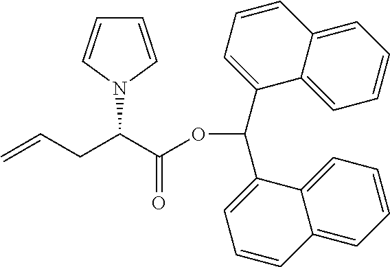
C(C(C(OC(C1=CC=CC2=CC=CC=C12)C1=CC=CC2=CC=CC=C12)=O)N1C=CC=C1)C=C
